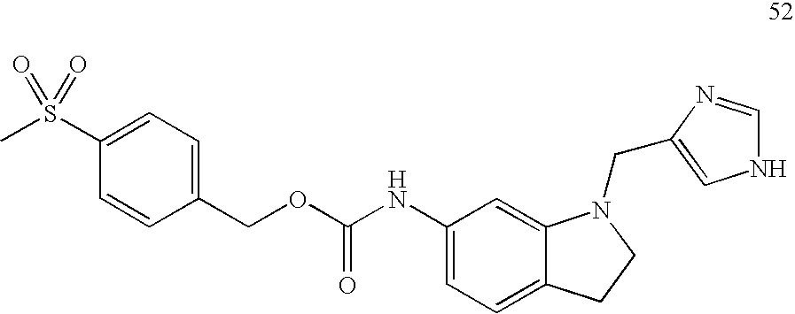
C1(NC(=O)OCC2=CC=C(S(C)(=O)=O)C=C2)=CC=C2C(=C1)N(CC1=CNC=N1)CC2
